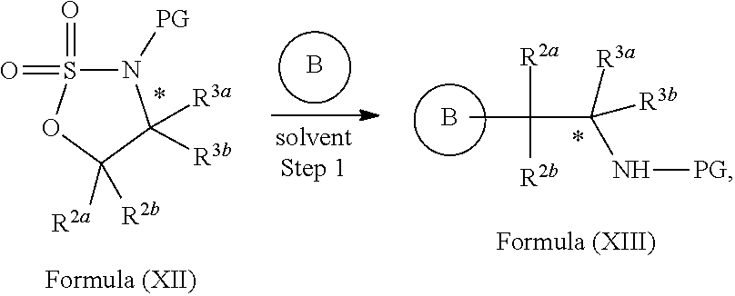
B.CC(C([R3b])([R3a])N[PG])([R2a])[R2b].O1C([R2a])([R2b])C([R3a])([R3b])N([PG])S1(=O)=O.B
